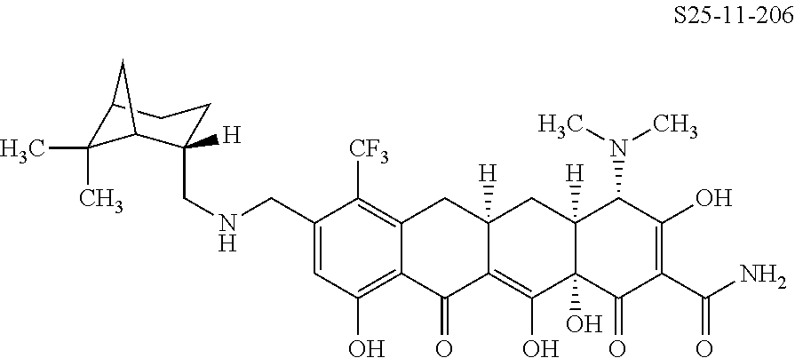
C1(CNCC2([H])C3CC(CC2)C3(C)C)=CC(O)=C2C(=C1[CF3])CC1([H])C(=C(O)C3(O)C([H])(C1)C(N(C)C)C(O)=C(C(N)=O)C3=O)C2=O
